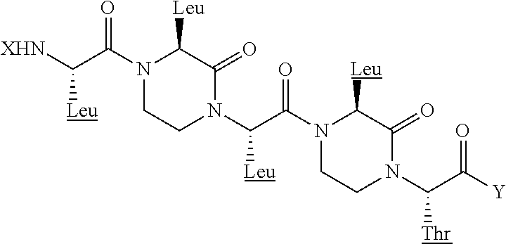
N1(C(=O)C([Leu])[XHN])CCN(C([Leu])C(=O)N2CCN(C([Thr])C(=O)[Y])C(=O)C2[Leu])C(=O)C1[Leu]
